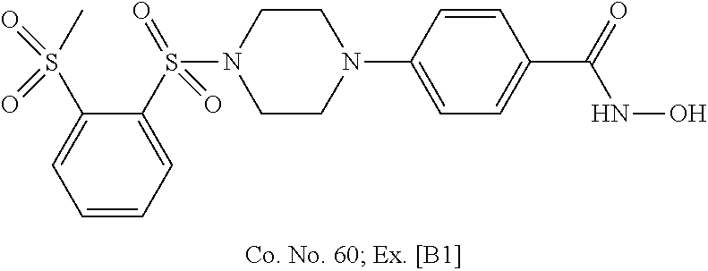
N1(C2=CC=C(C(=O)NO)C=C2)CCN(S(C2=CC=CC=C2S(C)(=O)=O)(=O)=O)CC1
